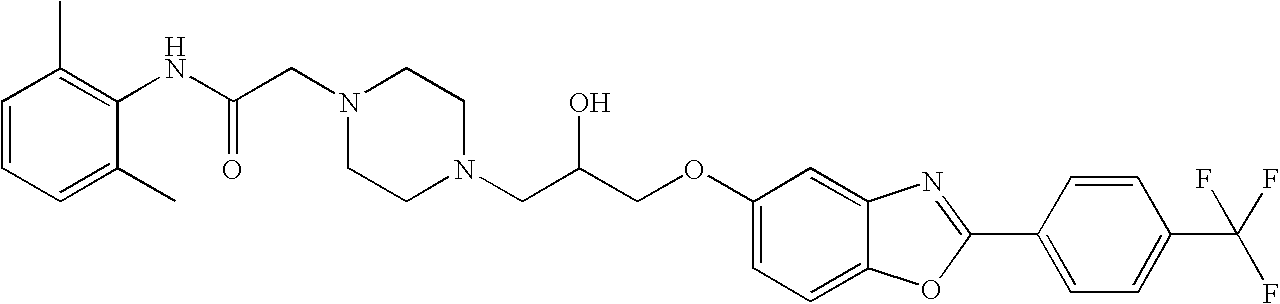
C1=CC=C(C)C(NC(CN2CCN(CC(COC3=CC=C4C(=C3)N=C(C3=CC=C(C(F)(F)F)C=C3)O4)O)CC2)=O)=C1C
